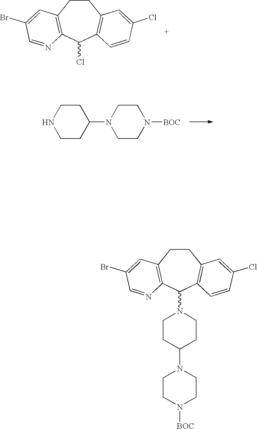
C1CC2=C(C(Cl)C3=C1C=C(Cl)C=C3)N=CC(Br)=C2.N1CCC(N2CCN([BOC])CC2)CC1.C1CC2=C(C(N3CCC(N4CCN([BOC])CC4)CC3)C3=C1C=C(Cl)C=C3)N=CC(Br)=C2
